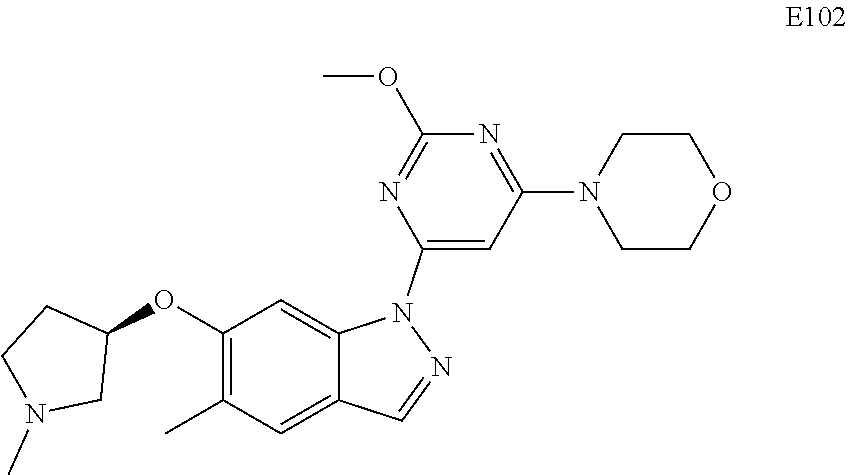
C1(OC2=C(C)C=C3C(=C2)N(C2=CC(N4CCOCC4)=NC(OC)=N2)N=C3)CCN(C)C1
